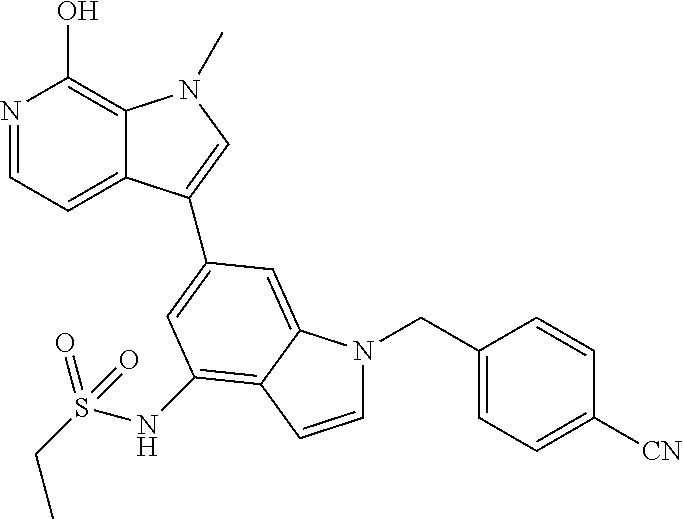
N1=CC=C2C(=C1O)N(C)C=C2C1=CC(NS(CC)(=O)=O)=C2C(=C1)N(CC1=CC=C([CN])C=C1)C=C2
